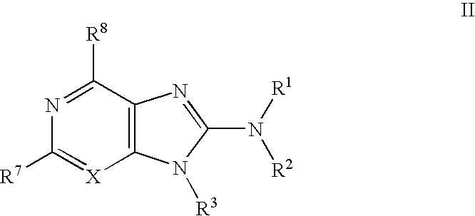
[X]1=C([R7])N=C([R8])C2=C1N([R3])C(N([R1])[R2])=N2
